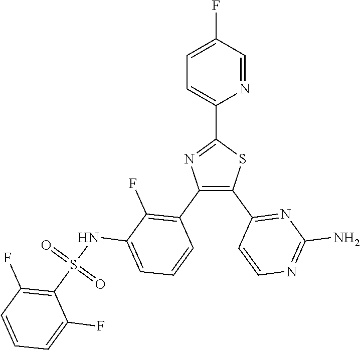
N1=CC(F)=CC=C1C1=NC(C2=C(F)C(NS(C3=C(F)C=CC=C3F)(=O)=O)=CC=C2)=C(C2=NC(N)=NC=C2)S1
